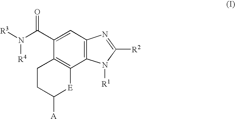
C12=C(C=C(C(N([R3])[R4])=O)C3=C1[E]C([A])CC3)N=C([R2])N2[R1]
